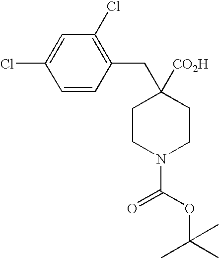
C1=CC(CC2([CO2H])CCN(C(OC(C)(C)C)=O)CC2)=C(Cl)C=C1Cl
